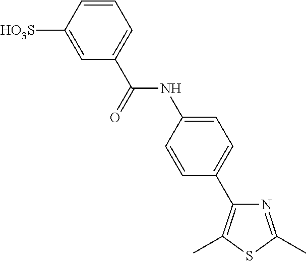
N1=C(C)SC(C)=C1C1=CC=C(NC(C2=CC=CC([HO3S])=C2)=O)C=C1
